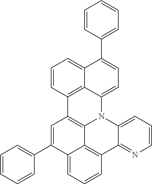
C1=CC(C2=CC=C3C4=C(C=CC=C24)C2=C4N3C3=CC=CN=C3C3=C4C(=CC=C3)C(C3=CC=CC=C3)=C2)=CC=C1
